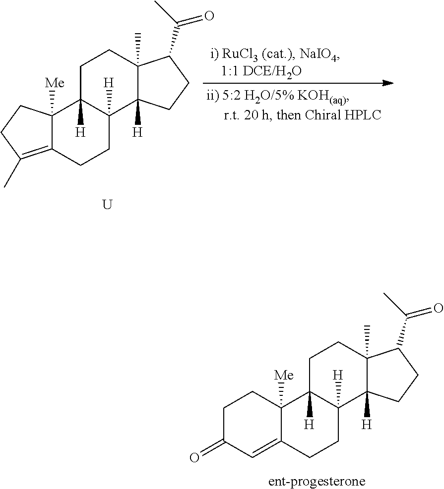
[ent-progesterone].C12([Me])C(=CC(=O)CC1)CCC1([H])C2([H])CCC2(C)C1([H])CCC2C(C)=O.C12([Me])C(=C(C)CC1)CCC1([H])C2([H])CCC2(C)C1([H])CCC2C(C)=O.[U]
